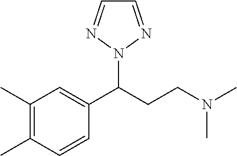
C1(C)=C(C)C=CC(C(CCN(C)C)N2N=CC=N2)=C1
